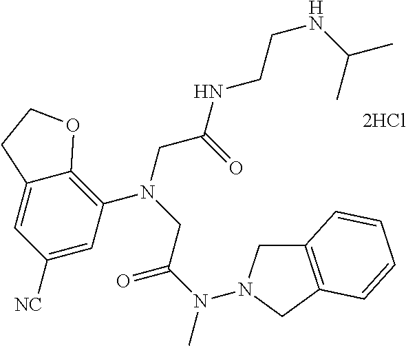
N(C(CN(CC(=O)NCCNC(C)C)C1=C2C(=CC([NC])=C1)CCO2)=O)(C)N1CC2=C(C1)C=CC=C2
